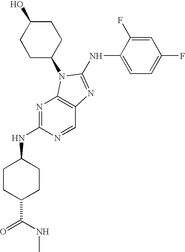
C1(NC2=NC3=C(N=C(NC4CCC(C(NC)=O)CC4)N=C3)N2C2CCC(O)CC2)=CC=C(F)C=C1F
